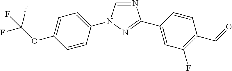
N1=CN(C2=CC=C(OC(F)(F)F)C=C2)N=C1C1=CC(F)=C(C=O)C=C1
